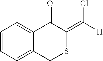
C1=CC=C2C(=C1)C(=O)C(=C([H])Cl)SC2
